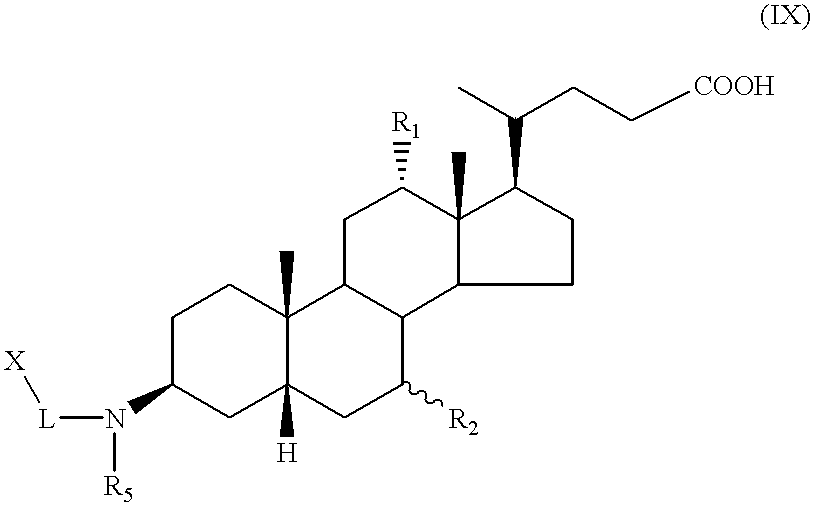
C1(N([R5])[L][X])CC2([H])C(C)(CC1)C1C(C([R2])C2)C2C(C)(C([R1])C1)C(C(CC[COOH])C)CC2
